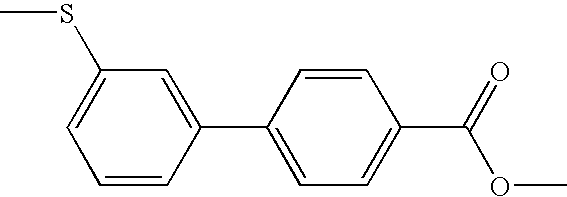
C1=CC(C2=CC=C(C(=O)OC)C=C2)=CC(SC)=C1
